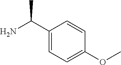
C1(C(N)C)=CC=C(OC)C=C1
